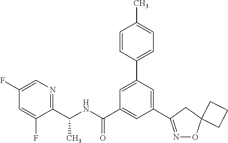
C1(C(NC(C2=CC(C3=NOC4(C3)CCC4)=CC(C3=CC=C(C)C=C3)=C2)=O)C)=NC=C(F)C=C1F
